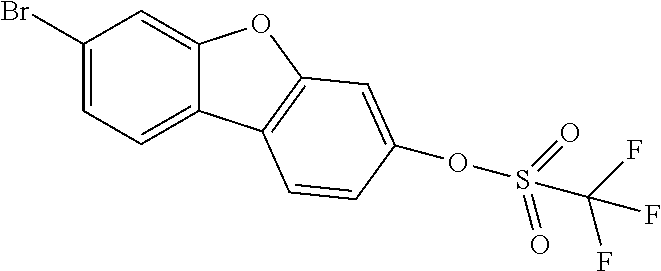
C12=CC(Br)=CC=C1C1=C(O2)C=C(OS(=O)(=O)C(F)(F)F)C=C1
